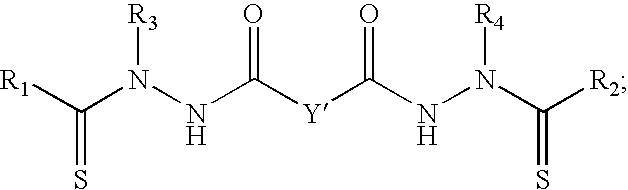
[R1]C(N(NC([Y]C(NN(C([R2])=S)[R4])=O)=O)[R3])=S
